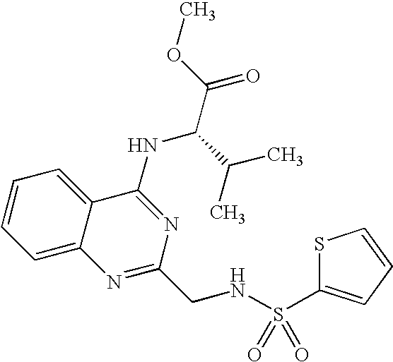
C1=CC=C2C(=C1)C(NC(C(C)C)C(=O)OC)=NC(CNS(=O)(=O)C1=CC=CS1)=N2
